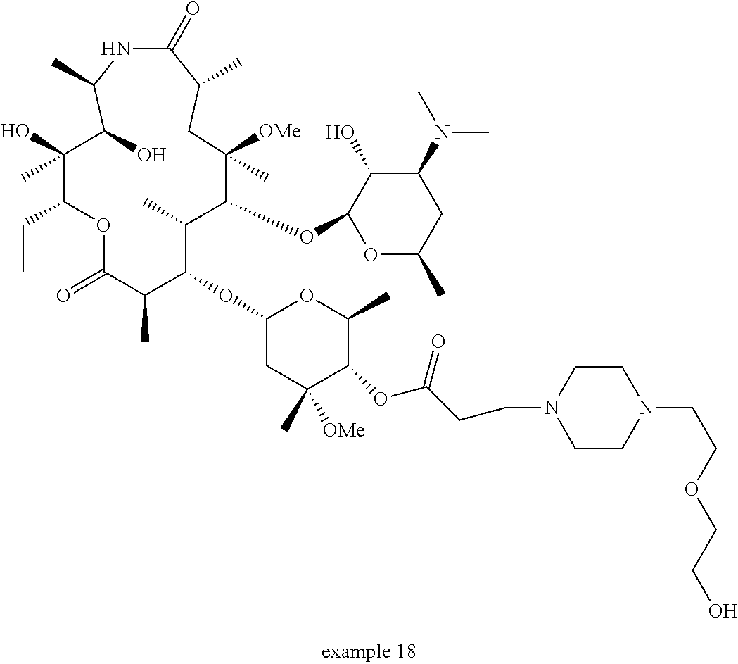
C1(OC2C(C)C(OC3OC(C)CC(N(C)C)C3O)C([OMe])(C)CC(C)C(=O)NC(C)C(O)C(C)(O)C(CC)OC(=O)C2C)CC(C)([OMe])C(OC(CCN2CCN(CCOCCO)CC2)=O)C(C)O1
